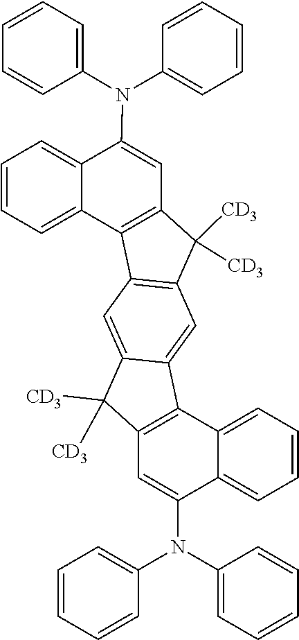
C12=CC=CC=C1C(N(C1=CC=CC=C1)C1=CC=CC=C1)=CC1=C2C2=C(C1([CD3])[CD3])C=C1C3=C(C([CD3])([CD3])C1=C2)C=C(N(C1=CC=CC=C1)C1=CC=CC=C1)C1=CC=CC=C31
